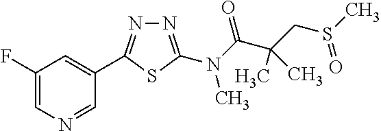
N1=C(N(C(C(CS(C)=O)(C)C)=O)C)SC(C2=CC(F)=CN=C2)=N1
